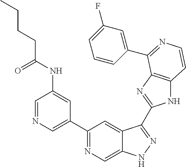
C1=NC=C(C2=NC=C3C(=C2)C(C2=NC4=C(N2)C=CN=C4C2=CC(F)=CC=C2)=NN3)C=C1NC(CCCC)=O
